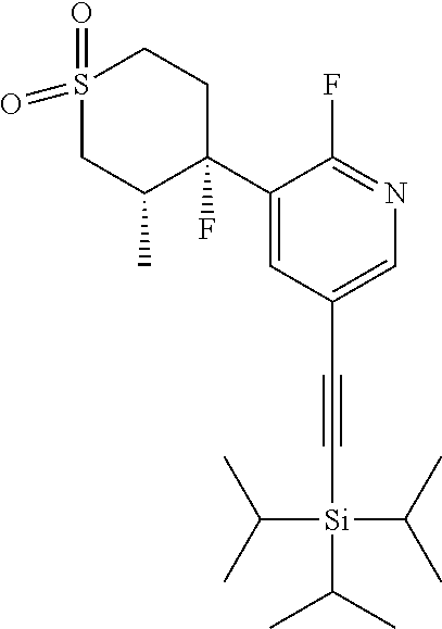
C(#C[Si](C(C)C)(C(C)C)C(C)C)C1=CN=C(F)C(C2(F)C(C)CS(=O)(=O)CC2)=C1
